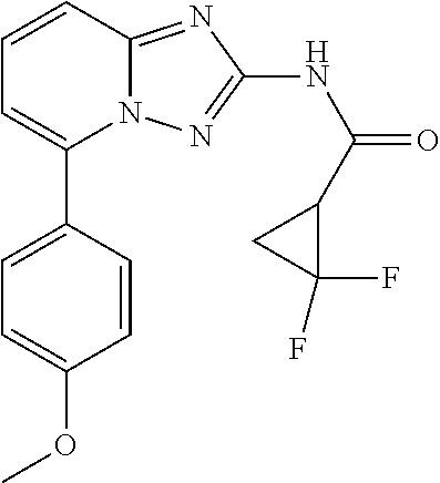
C1(C2=CC=CC3=NC(NC(=O)C4CC4(F)F)=NN23)=CC=C(OC)C=C1
